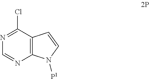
C1=NC2=C(C(Cl)=N1)C=CN2[P1]
